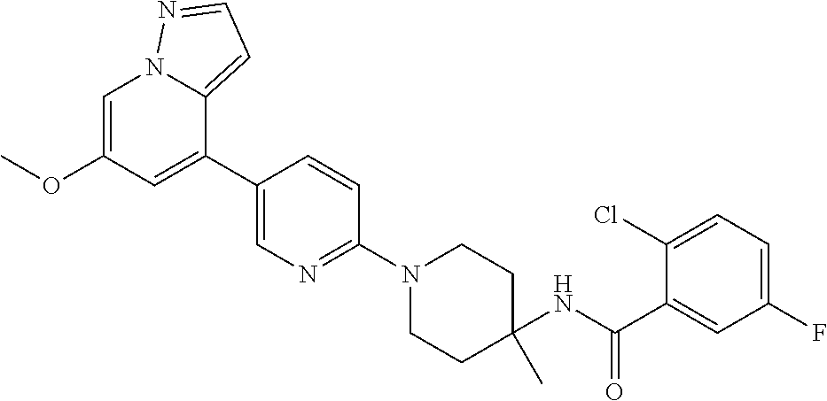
C1=C(OC)C=C(C2=CN=C(N3CCC(NC(C4=CC(F)=CC=C4Cl)=O)(C)CC3)C=C2)C2=CC=NN12
